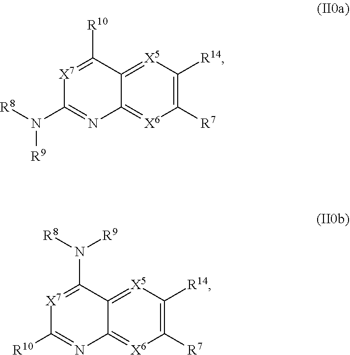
[X7]1=C([R10])C2=[X5]C([R14])=C([R7])[X6]=C2N=C1N([R8])[R9].[X7]1=C(N([R8])[R9])C2=[X5]C([R14])=C([R7])[X6]=C2N=C1[R10]
